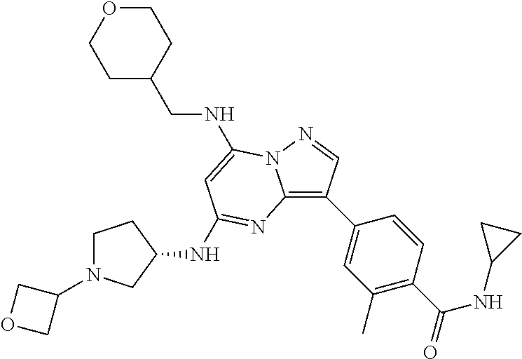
C1OCCC(CNC2=CC(NC3CN(C4COC4)CC3)=NC3=C(C4=CC(C)=C(C(=O)NC5CC5)C=C4)C=NN32)C1
